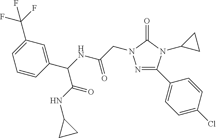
N1=C(C2=CC=C(Cl)C=C2)N(C2CC2)C(=O)N1CC(=O)NC(C1=CC(C(F)(F)F)=CC=C1)C(=O)NC1CC1
